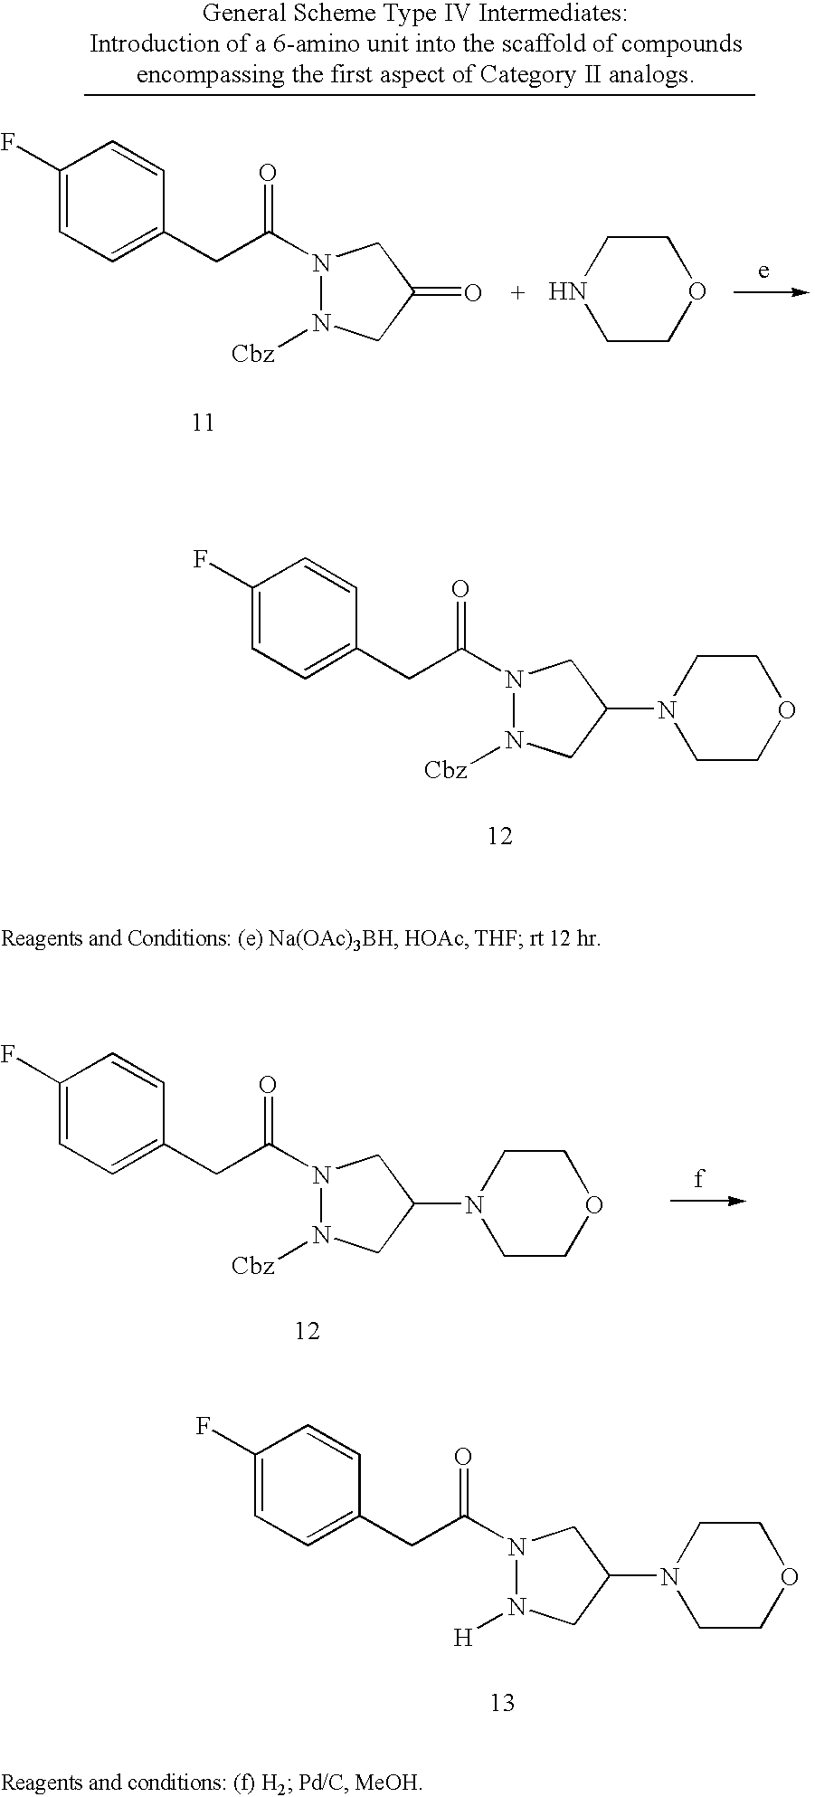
C1(CC(N2N([Cbz])CC(N3CCOCC3)C2)=O)=CC=C(F)C=C1.C1(CC(N2N([Cbz])CC(N3CCOCC3)C2)=O)=CC=C(F)C=C1.C1(CC(N2N([Cbz])CC(=O)C2)=O)=CC=C(F)C=C1.N1CCOCC1.C1(CC(N2N([H])CC(N3CCOCC3)C2)=O)=CC=C(F)C=C1
